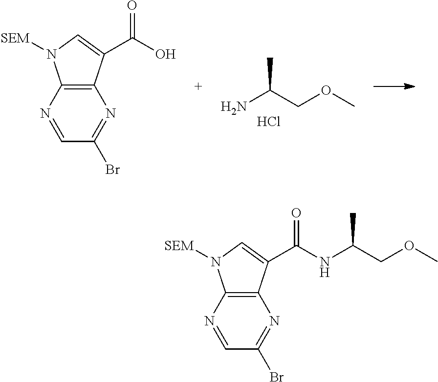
C12=C(N=CC(Br)=N1)N([SEM])C=C2C(O)=O.CC(COC)N.Cl.C12=C(N=CC(Br)=N1)N([SEM])C=C2C(NC(COC)C)=O
